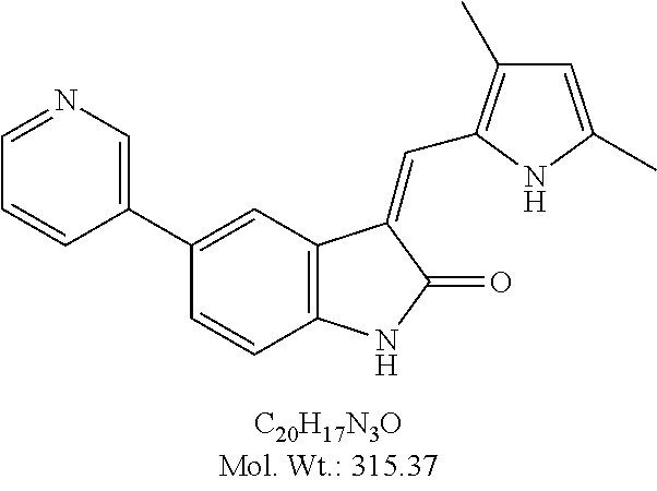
C1(C2=CC3=C(C=C2)NC(=O)C3=CC2=C(C)C=C(C)N2)=CN=CC=C1
